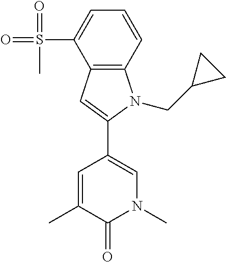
C1(C2=CN(C)C(=O)C(C)=C2)=CC2=C(N1CC1CC1)C=CC=C2S(=O)(=O)C
